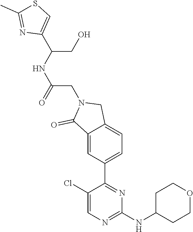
C1(Cl)=CN=C(NC2CCOCC2)N=C1C1=CC=C2C(=C1)C(=O)N(CC(NC(C1=CSC(C)=N1)CO)=O)C2
